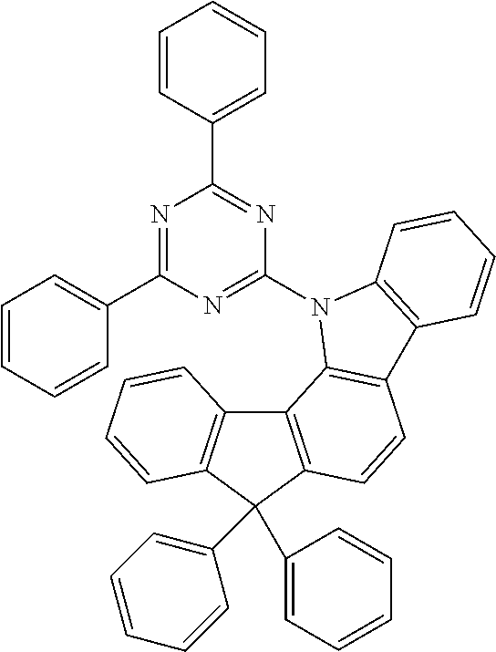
C1=CC(C2=NC(N3C4=C(C=CC5=C4C4=C(C5(C5=CC=CC=C5)C5=CC=CC=C5)C=CC=C4)C4=C3C=CC=C4)=NC(C3=CC=CC=C3)=N2)=CC=C1
